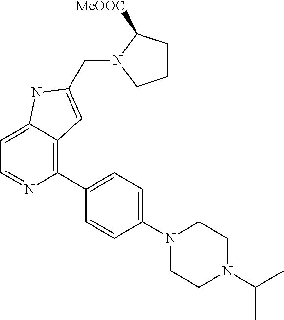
C1(C2=CC=C(N3CCN(C(C)C)CC3)C=C2)=C2C(=CC=N1)NC(CN1C([MeOOC])CCC1)=C2
